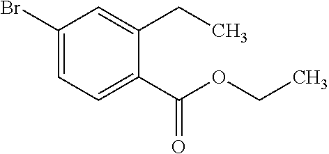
BrC1=CC=C(C(OCC)=O)C(CC)=C1
